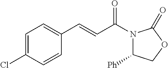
C1(C=CC(N2C([Ph])COC2=O)=O)=CC=C(Cl)C=C1
